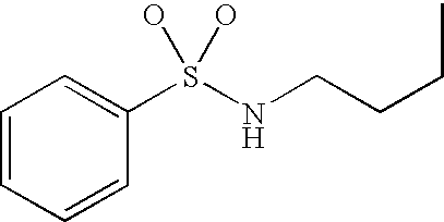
C1=CC=CC(S(NCCCC)(O)O)=C1
